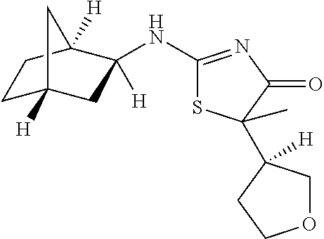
C1(NC2([H])CC3([H])CCC2([H])C3)=NC(=O)C(C2([H])COCC2)(C)S1
